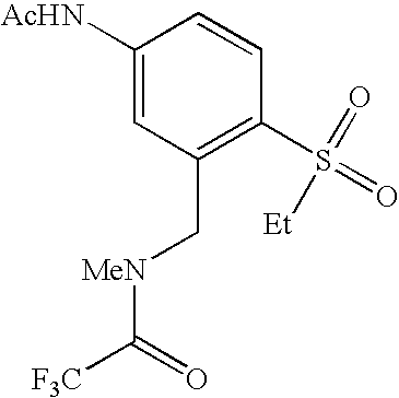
C1([AcHN])=CC(C[MeN]C([F3C])=O)=C(S(=O)(=O)[Et])C=C1
